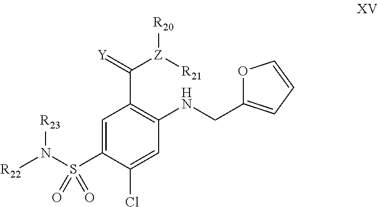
C1=C(S(N([R22])[R23])(=O)=O)C(Cl)=CC(NCC2=CC=CO2)=C1C(=[Y])[Z]([R21])[R20]
